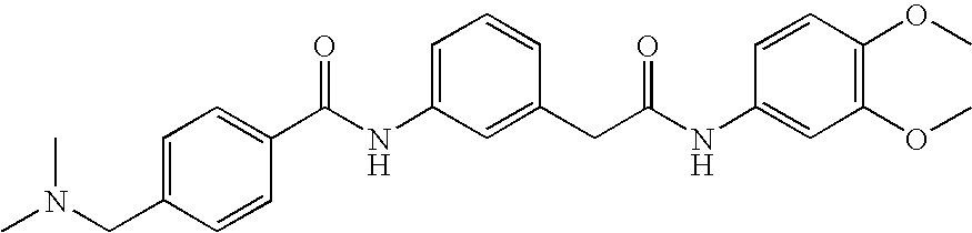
C1=C(CN(C)C)C=CC(C(NC2=CC=CC(CC(NC3=CC(OC)=C(OC)C=C3)=O)=C2)=O)=C1
